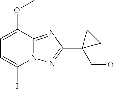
C1=C(OC)C2=NC(C3(CO)CC3)=NN2C(I)=C1
